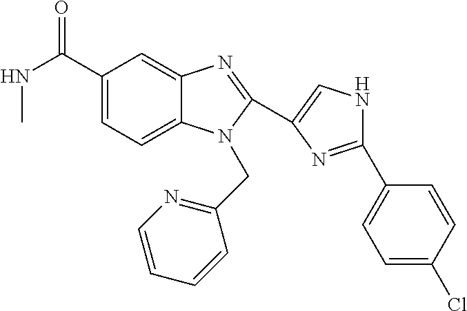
C1(C(NC)=O)=CC=C2C(=C1)N=C(C1=CNC(C3=CC=C(Cl)C=C3)=N1)N2CC1=NC=CC=C1
